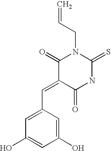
C(=C1C(=O)N(CC=C)C(=S)NC1=O)C1=CC(O)=CC(O)=C1
